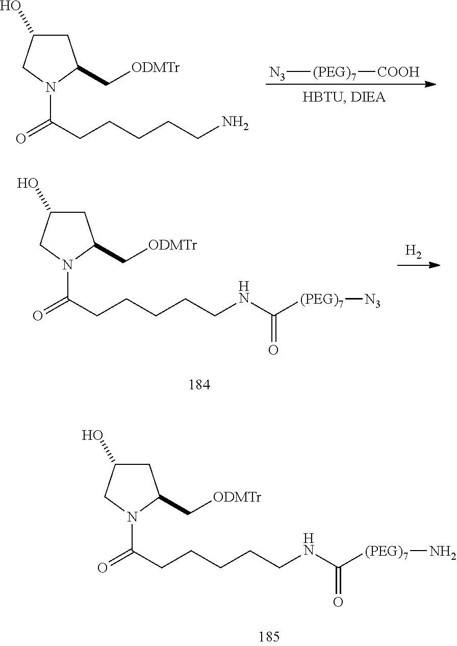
C1C(O)CN(C(CCCCCN)=O)C1C[ODMTr].[N3][(PEG)7][COOH].C1C(O)CN(C(CCCCCNC([(PEG)7][N3])=O)=O)C1C[ODMTr].[H2].C1C(O)CN(C(CCCCCNC([(PEG)7]N)=O)=O)C1C[ODMTr]
